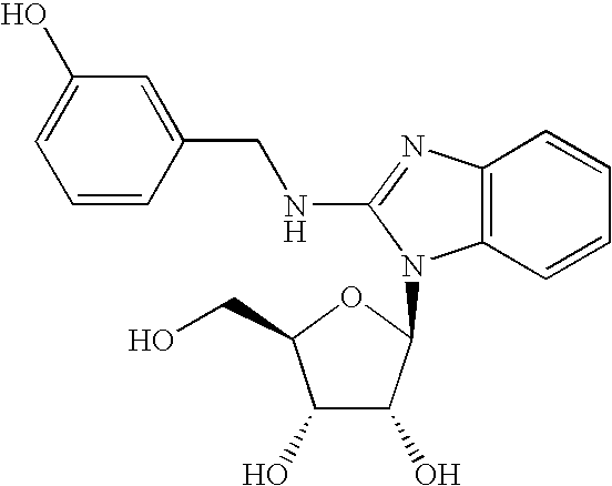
C1=C(O)C=C(CNC2=NC3=C(C=CC=C3)N2C2C(O)C(O)C(CO)O2)C=C1
